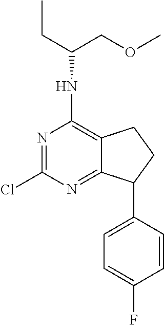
N1=C(Cl)N=C2C(=C1NC(CC)COC)CCC2C1=CC=C(F)C=C1
